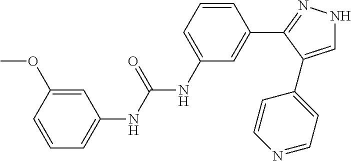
C1=C(OC)C=CC=C1NC(NC1=CC=CC(C2=NNC=C2C2=CC=NC=C2)=C1)=O
